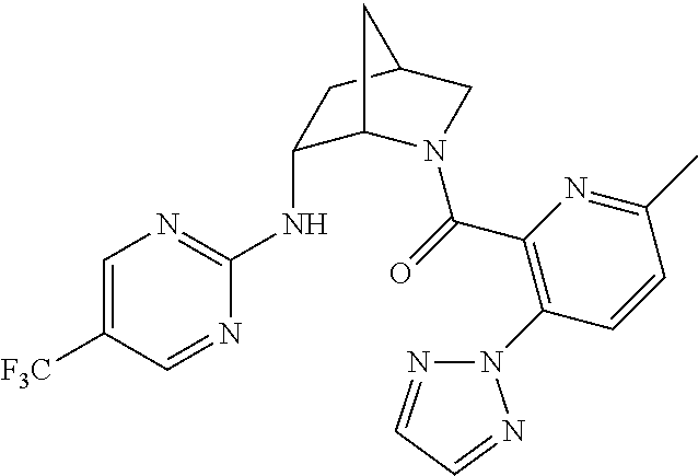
C1(NC2=NC=C([F3C])C=N2)C2N(C(=O)C3=C(N4N=CC=N4)C=CC(C)=N3)CC(C1)C2
